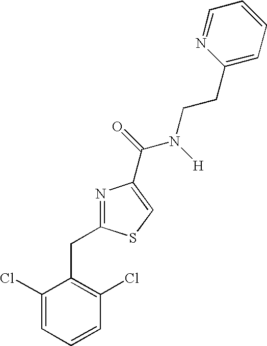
N1=C(CC2=C(Cl)C=CC=C2Cl)SC=C1C(=O)N([H])CCC1=CC=CC=N1
